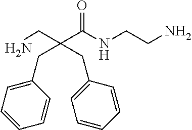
NCCNC(C(CN)(CC1=CC=CC=C1)CC1=CC=CC=C1)=O
